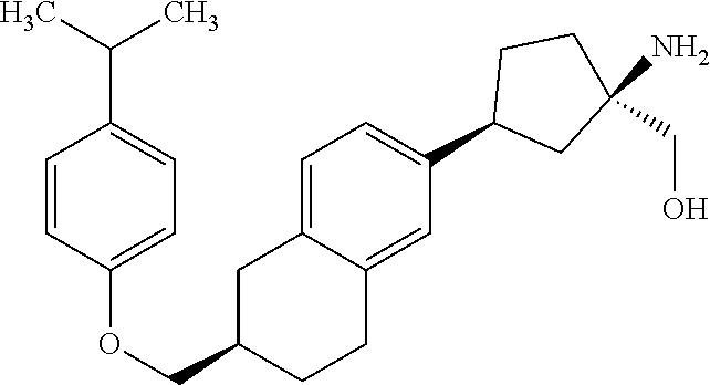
C1=C2C(=CC(C3CC(N)(CO)CC3)=C1)CCC(COC1=CC=C(C(C)C)C=C1)C2
